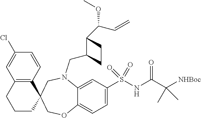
C1=C(S(NC(C([NHBoc])(C)C)=O)(=O)=O)C=C2C(=C1)OCC1(CN2CC2C(C(C=C)OC)CC2)C2=C(CCC1)C=C(Cl)C=C2
